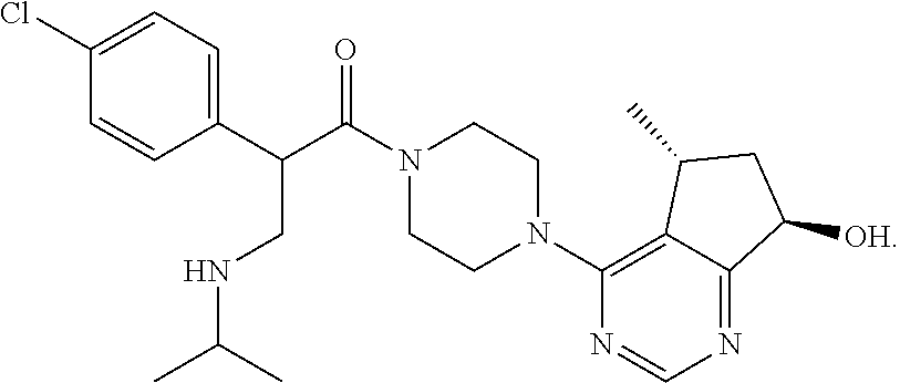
C1(C(CNC(C)C)C(=O)N2CCN(C3=C4C(=NC=N3)C([OH])CC4C)CC2)=CC=C(Cl)C=C1
